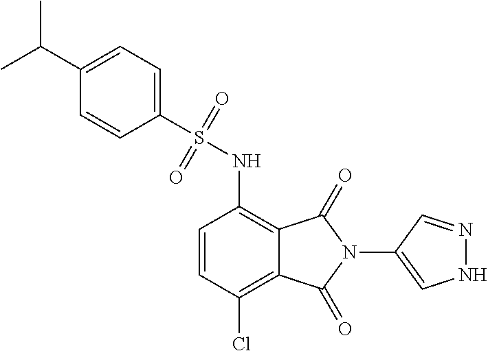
C1=CC(Cl)=C2C(=C1NS(C1=CC=C(C(C)C)C=C1)(=O)=O)C(=O)N(C1=CNN=C1)C2=O
